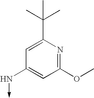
C1=C(C(C)(C)C)N=C(OC)C=C1N->C
